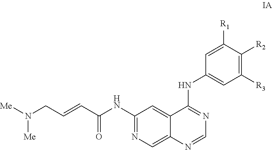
[Me]N(CC=CC(NC1=NC=C2C(=C1)C(NC1=CC([R3])=C([R2])C([R1])=C1)=NC=N2)=O)[Me]
